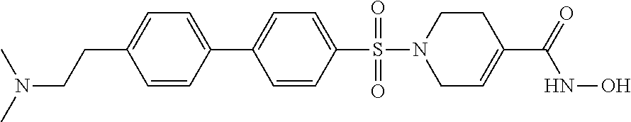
CN(CCC1=CC=C(C2=CC=C(S(N3CC=C(C(=O)NO)CC3)(=O)=O)C=C2)C=C1)C
